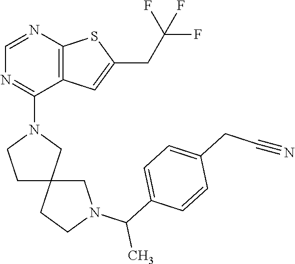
C1=NC2=C(C(N3CCC4(C3)CCN(C(C3=CC=C(CC#N)C=C3)C)C4)=N1)C=C(CC(F)(F)F)S2
